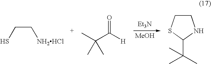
SCC[NH2HCl].CC(C([H])=O)(C)C.[Et3N].[MeOH].C1CSC(C(C)(C)C)N1
